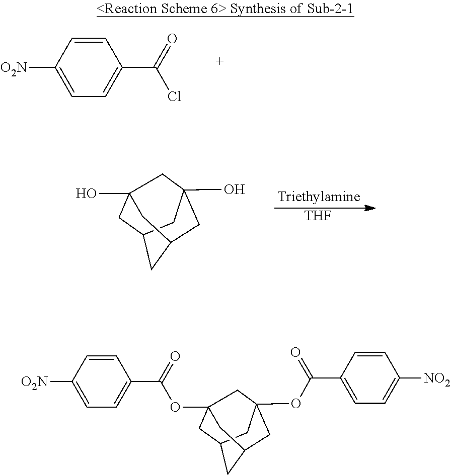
C1=C([O2N])C=CC(C(=O)Cl)=C1.[THF].C1C2CC3(O)CC1(O)CC(C2)C3.C1=C([O2N])C=CC(C(=O)OC23CC4CC(OC(C5=CC=C([NO2])C=C5)=O)(C2)CC(C4)C3)=C1
